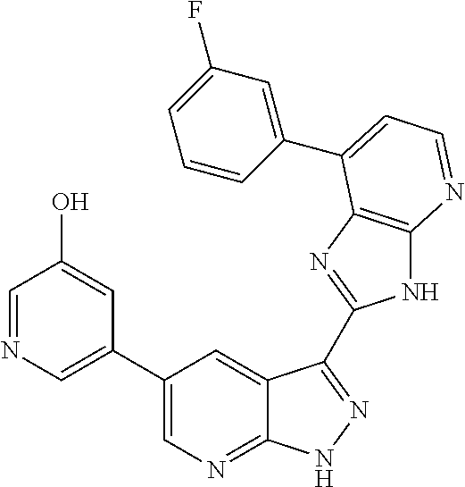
C1(C2=CN=C3C(=C2)C(C2=NC4=C(N2)N=CC=C4C2=CC(F)=CC=C2)=NN3)=CN=CC(O)=C1
